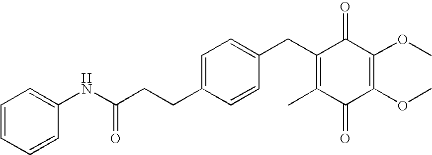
C1(=O)C(C)=C(CC2=CC=C(CCC(=O)NC3=CC=CC=C3)C=C2)C(=O)C(OC)=C1OC
